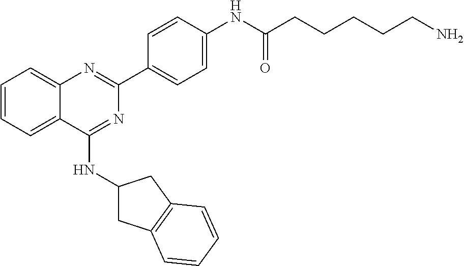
C1(C2=CC=C(NC(CCCCCN)=O)C=C2)=NC2=CC=CC=C2C(NC2CC3=C(C2)C=CC=C3)=N1
